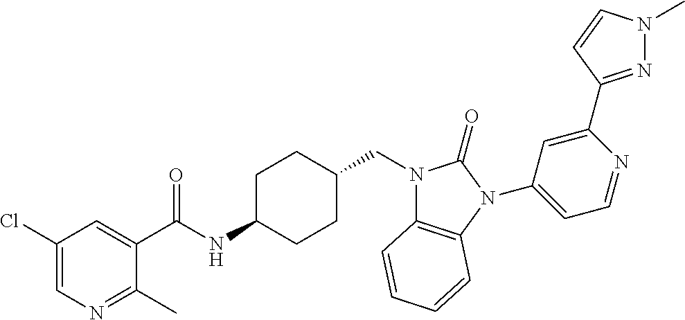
C1(Cl)=CN=C(C)C(C(NC2CCC(CN3C4=C(N(C5=CC=NC(C6=NN(C)C=C6)=C5)C3=O)C=CC=C4)CC2)=O)=C1
